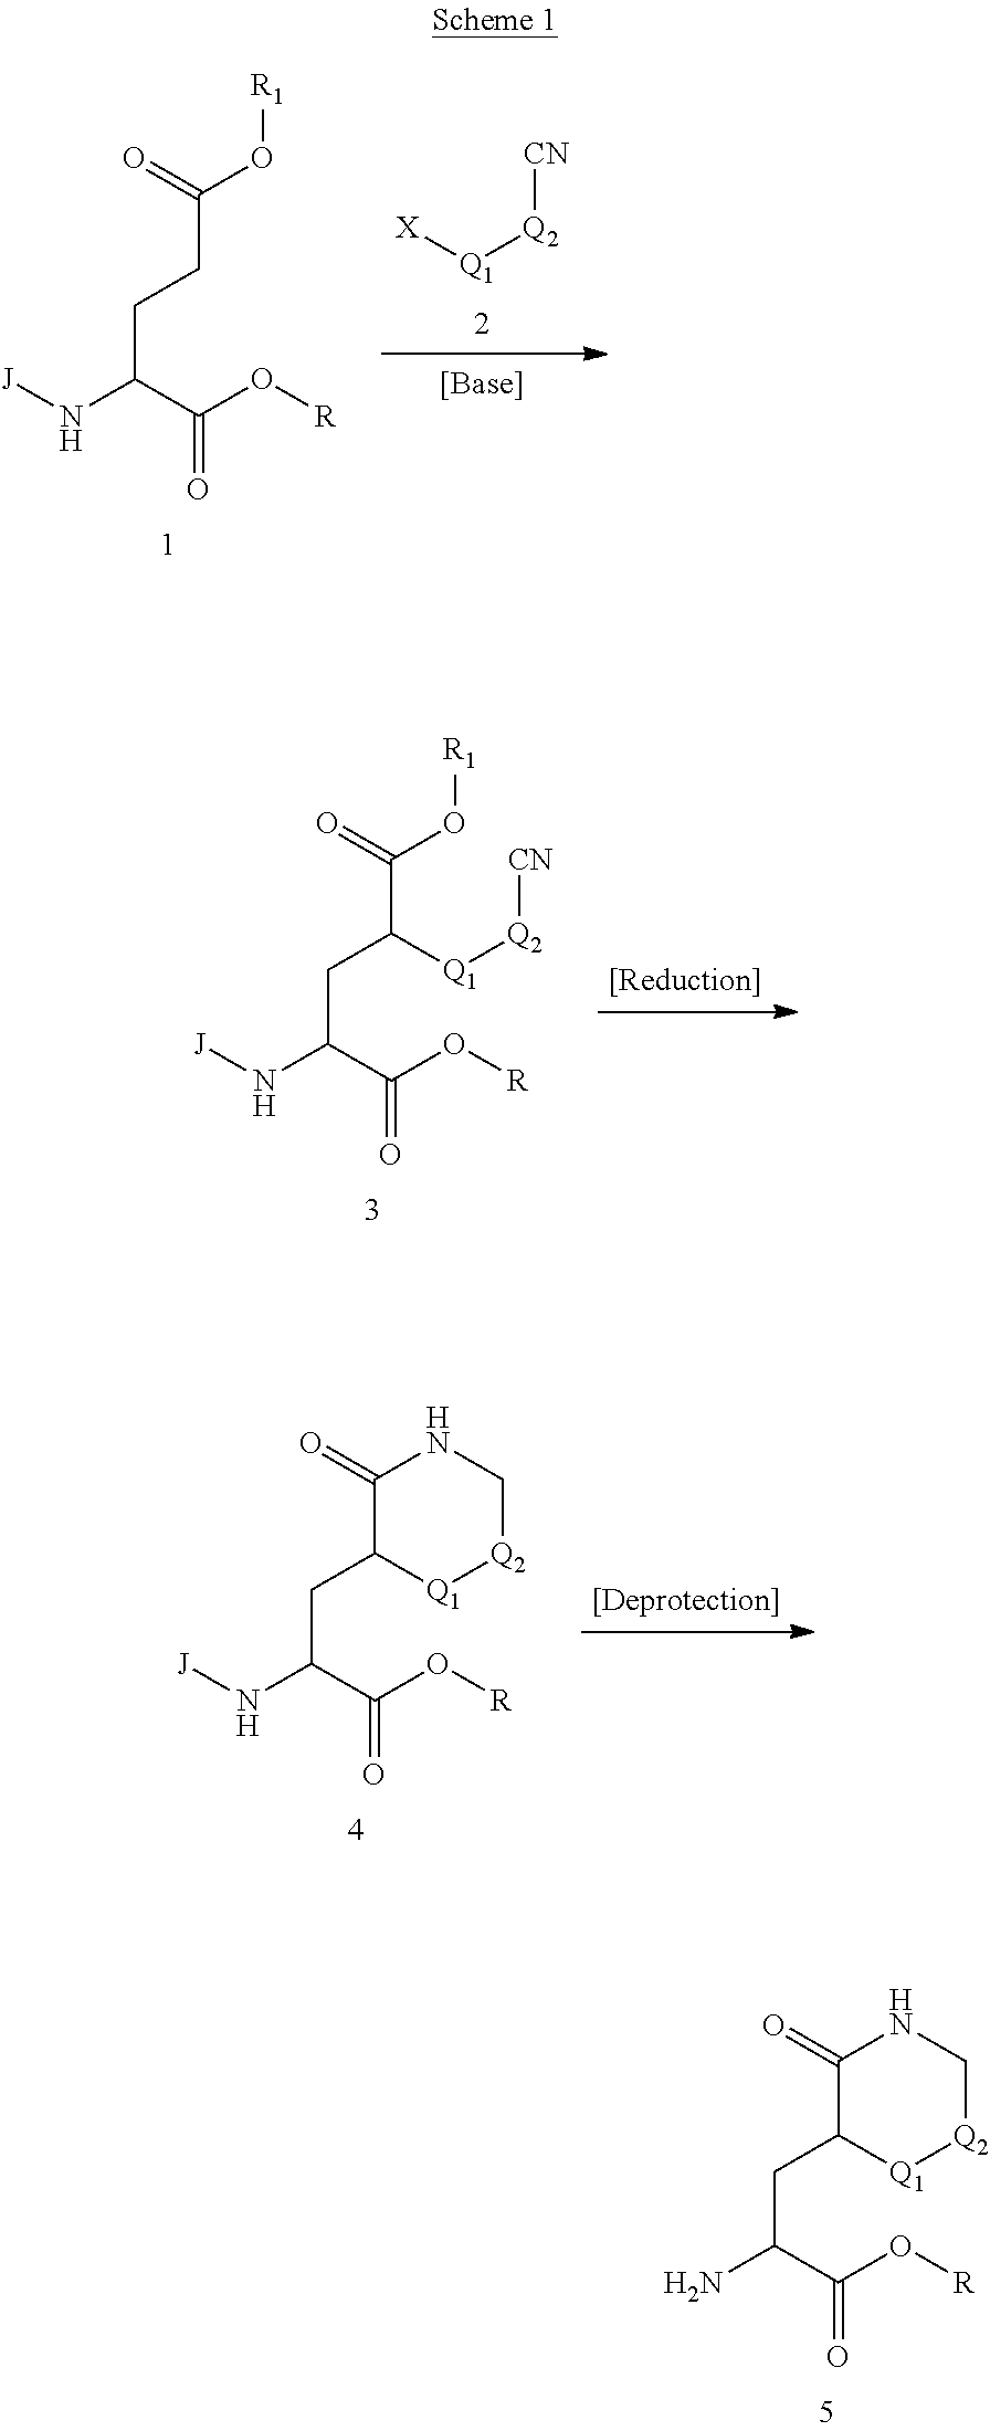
C(C(C(O[R])=O)N[J])CC(O[R1])=O.[CN][Q2][Q1][X].C(C(C(O[R])=O)N[J])C(C(O[R1])=O)[Q1][Q2][CN].C(C(C(O[R])=O)N[J])C1C(=O)NC[Q2][Q1]1.C(C(C(O[R])=O)N)C1C(=O)NC[Q2][Q1]1
